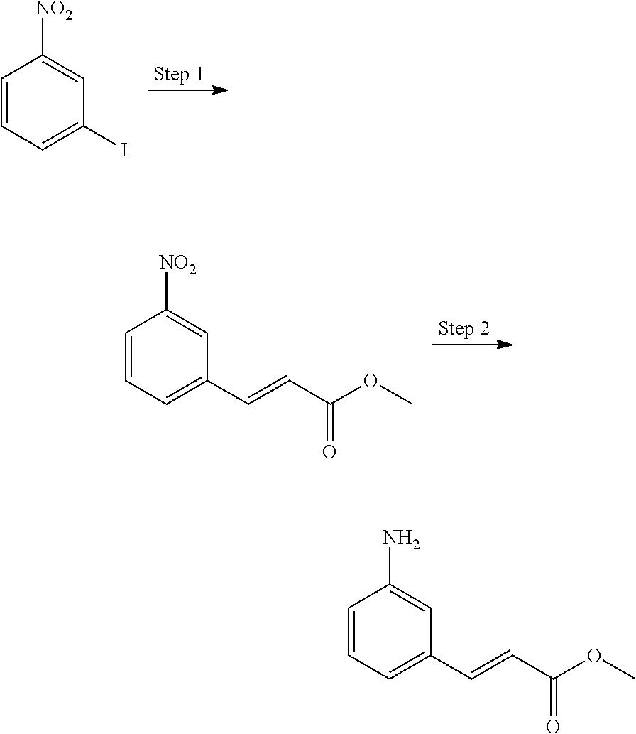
C1=CC=C(I)C=C1[NO2].C1=CC=C(C=CC(OC)=O)C=C1[NO2].C1=CC=C(C=CC(OC)=O)C=C1N
